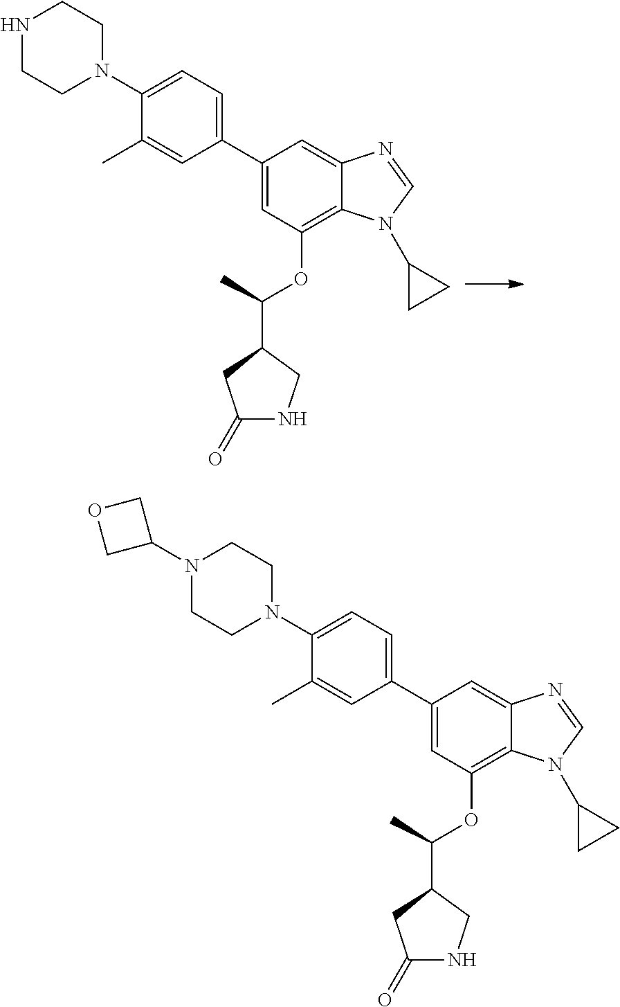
C1(N2CCNCC2)=CC=C(C2=CC(OC(C)C3CNC(=O)C3)=C3C(=C2)N=CN3C2CC2)C=C1C.C1(N2CCN(C3COC3)CC2)=CC=C(C2=CC(OC(C)C3CNC(=O)C3)=C3C(=C2)N=CN3C2CC2)C=C1C
